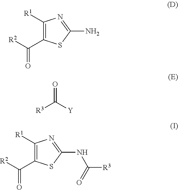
C1([R1])=C(C([R2])=O)SC(N)=N1.[R3]C([Y])=O.C1([R1])=C(C([R2])=O)SC(NC([R3])=O)=N1
